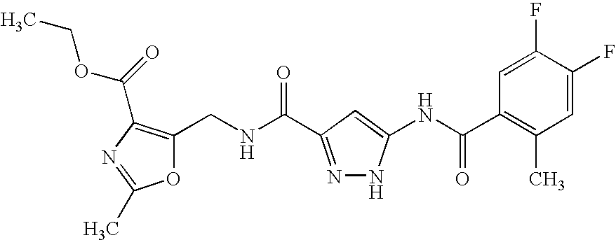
O1C(CNC(=O)C2=NNC(NC(C3=C(C)C=C(F)C(F)=C3)=O)=C2)=C(C(OCC)=O)N=C1C
